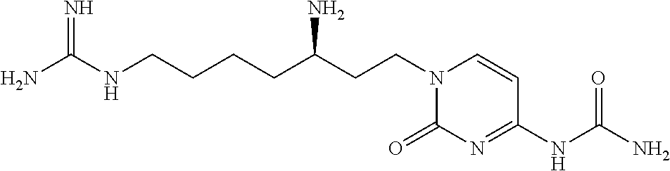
N(CCCCC(CCN1C(=O)N=C(NC(N)=O)C=C1)N)C(N)=N
